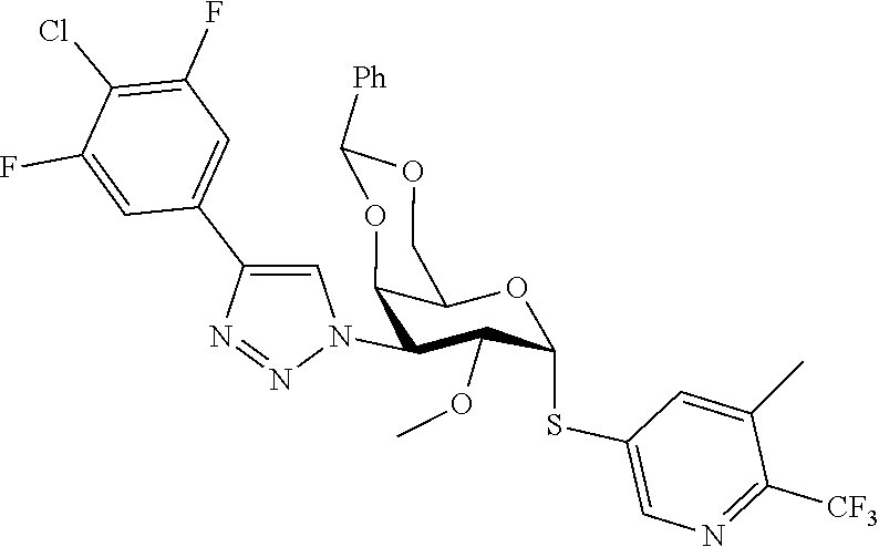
C1(F)=C(Cl)C(F)=CC(C2=CN(C3C(OC)C(SC4=CN=C([CF3])C(C)=C4)OC4C3OC([Ph])OC4)N=N2)=C1
